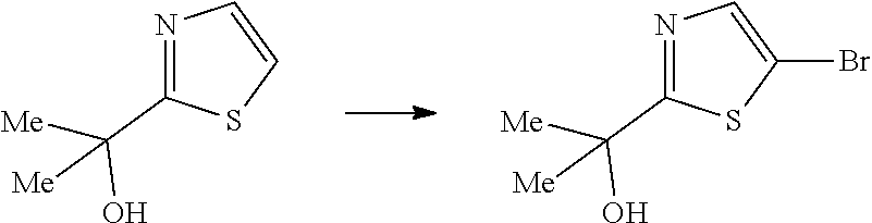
C1=C(Br)SC(C(O)([Me])[Me])=N1.C1=CSC(C(O)([Me])[Me])=N1
